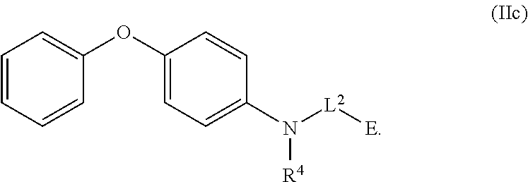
C1=CC=CC(OC2=CC=C(N([L2][E])[R4])C=C2)=C1
